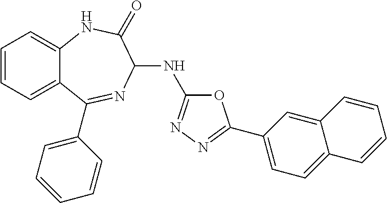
C1=CC=C2C(=C1)NC(=O)C(NC1=NN=C(C3=CC=C4C(=C3)C=CC=C4)O1)N=C2C1=CC=CC=C1
